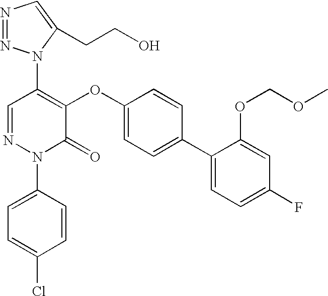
C1(N2N=NC=C2CCO)=C(OC2=CC=C(C3=CC=C(F)C=C3OCOC)C=C2)C(=O)N(C2=CC=C(Cl)C=C2)N=C1
